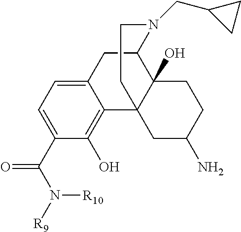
C12=CC=C(C(N([R9])[R10])=O)C(O)=C1C13C(O)(C(C2)N(CC2CC2)CC1)CCC(N)C3
